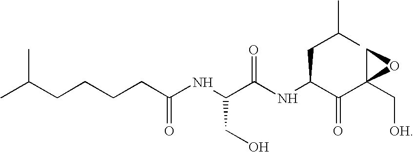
CC(CCCCC(NC(C(NC(C(C1(C[OH])CO1)=O)CC(C)C)=O)CO)=O)C
